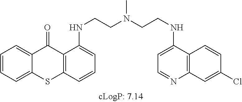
C1=CC=C2C(=C1)C(=O)C1=C(S2)C=CC=C1NCCN(CCNC1=CC=NC2=C1C=CC(Cl)=C2)C
